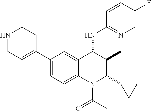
C1=CC(F)=CN=C1NC1C(C)C(C2CC2)N(C(=O)C)C2=CC=C(C3=CCNCC3)C=C12
